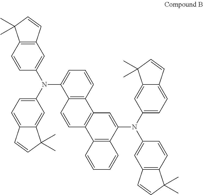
C12=C(C=CC=C1N(C1=CC=C3C(=C1)C(C)(C)C=C3)C1=CC3=C(C=C1)C(C)(C)C=C3)C1=C(C=C2)C2=C(C(N(C3=CC=C4C(=C3)C(C)(C)C=C4)C3=CC4=C(C=C3)C(C)(C)C=C4)=C1)C=CC=C2
